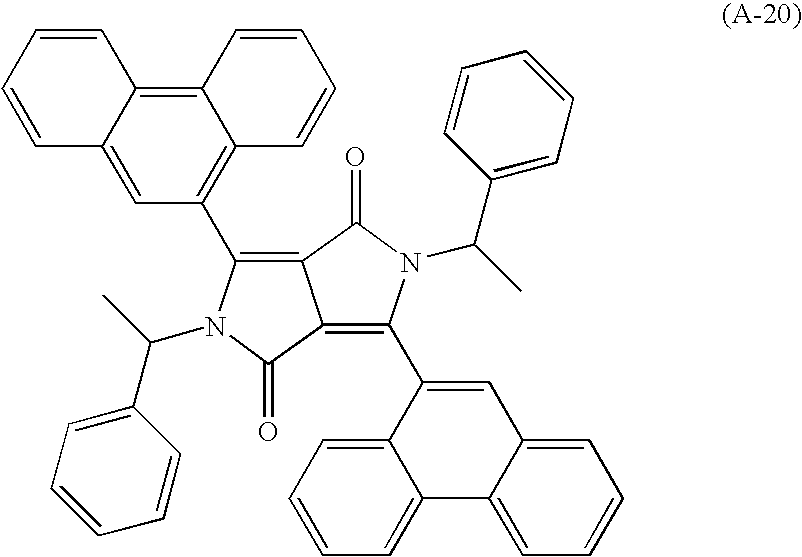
C12=C(C3=C4C(=C5C(=C3)C=CC=C5)C=CC=C4)N(C(C3=CC=CC=C3)C)C(=O)C1=C(C1=CC3=CC=CC=C3C3=CC=CC=C13)N(C(C1=CC=CC=C1)C)C2=O
